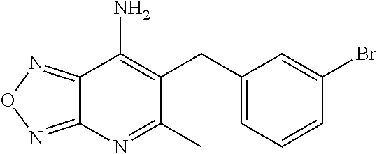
C1(CC2=CC=CC(Br)=C2)=C(N)C2=NON=C2N=C1C
